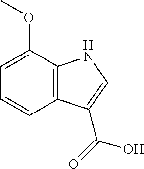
C1=C(OC)C2=C(C=C1)C(C(=O)O)=CN2
